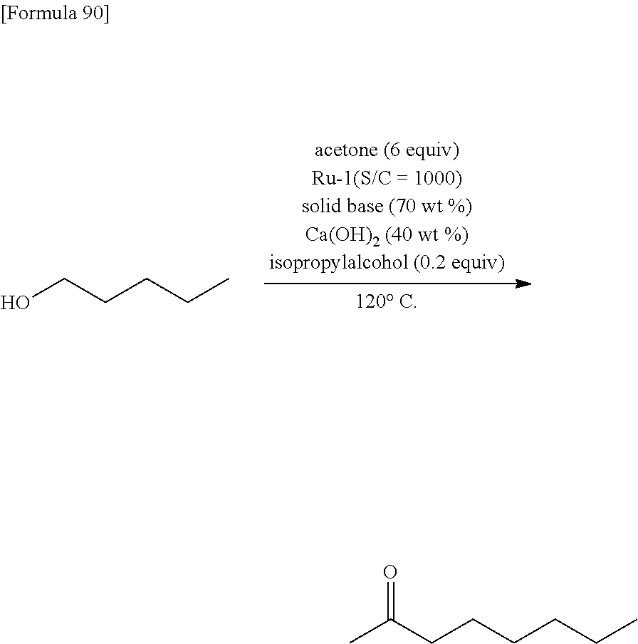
C(CCCCC)C(C)=O.OCCCCC
